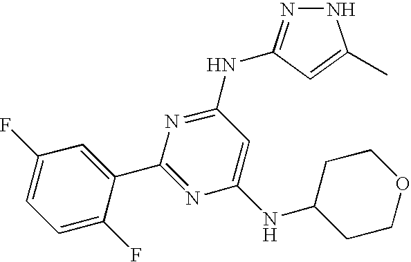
N1N=C(NC2=NC(C3=CC(F)=CC=C3F)=NC(NC3CCOCC3)=C2)C=C1C
